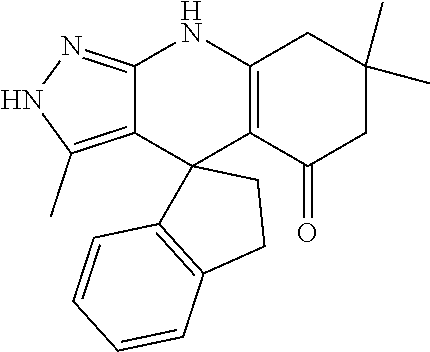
C12=C(C(=O)CC(C)(C)C1)C1(C3=C(C)NN=C3N2)C2=C(CC1)C=CC=C2
